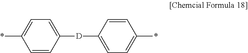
C1([D]C2=CC=C(*)C=C2)=CC=C(*)C=C1
